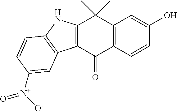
C12=C(C(=O)C3=C(C1(C)C)C=C(O)C=C3)C1=C(N2)C=CC([N+]([O-])=O)=C1
